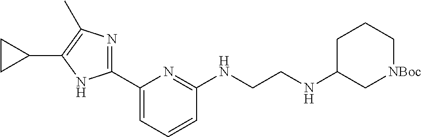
C1(C2=NC(C)=C(C3CC3)N2)=CC=CC(NCCNC2C[NBoc]CCC2)=N1
